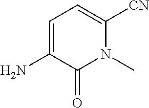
C1=C(N)C(=O)N(C)C([CN])=C1
